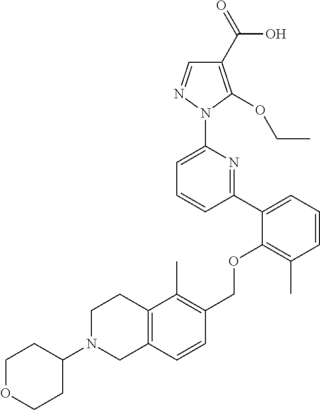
C1(C2=CC=CC(C)=C2OCC2=C(C)C3=C(C=C2)CN(C2CCOCC2)CC3)=NC(N2N=CC(C(=O)O)=C2OCC)=CC=C1
